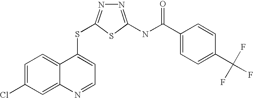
C1=C(Cl)C=C2C(=C1)C(SC1=NN=C(NC(=O)C3=CC=C(C(F)(F)F)C=C3)S1)=CC=N2
